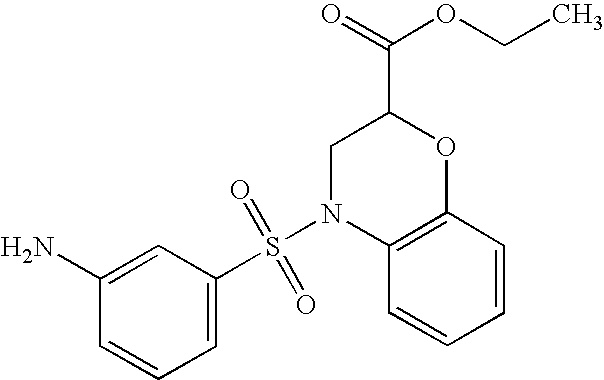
C1(N)=CC(S(N2C3=C(OC(C(OCC)=O)C2)C=CC=C3)(=O)=O)=CC=C1
